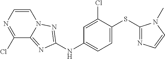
C1=C(Cl)C(SC2=NC=CN2C)=CC=C1NC1=NN2C(=N1)C(Cl)=NC=C2
